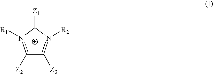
C1([Z2])=N([R1])C([Z1])N([R2])=C1[Z3]
